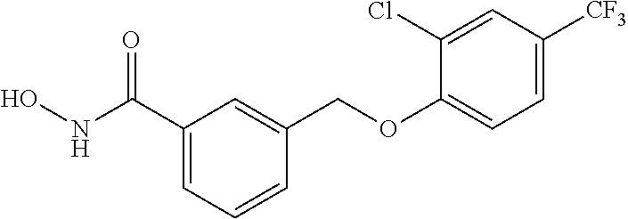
C1(C(NO)=O)=CC=CC(COC2=CC=C([CF3])C=C2Cl)=C1
